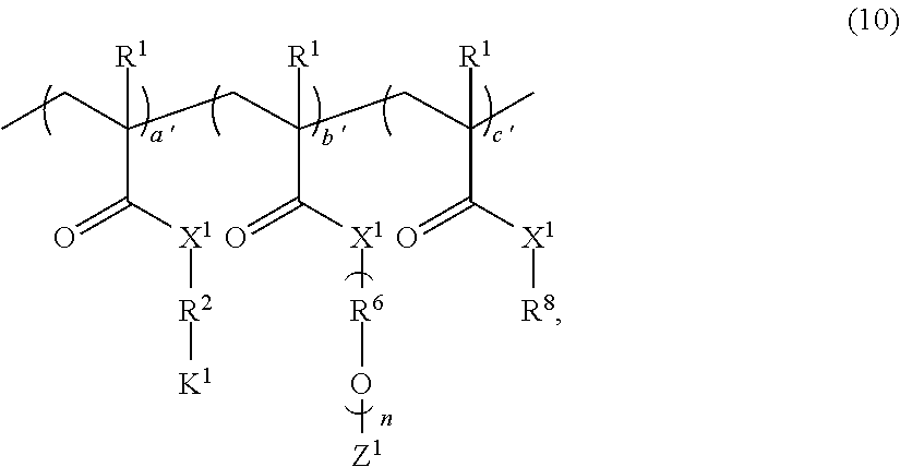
CCC(CC(CC(C)([R1])C([X1][R8])=O)([R1])C([X1][R6]O[Z1])=O)([R1])C([X1][R2][K1])=O
